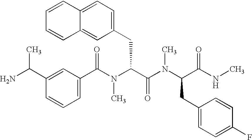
C1(C(N(C(C(N(C(C(NC)=O)CC2=CC=C(F)C=C2)C)=O)CC2=CC=C3C(=C2)C=CC=C3)C)=O)=CC=CC(C(N)C)=C1
